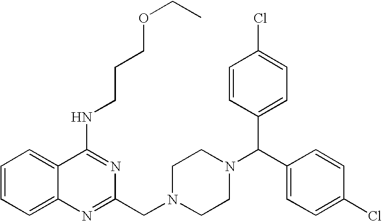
C1(NCCCOCC)=NC(CN2CCN(C(C3=CC=C(Cl)C=C3)C3=CC=C(Cl)C=C3)CC2)=NC2=CC=CC=C12
